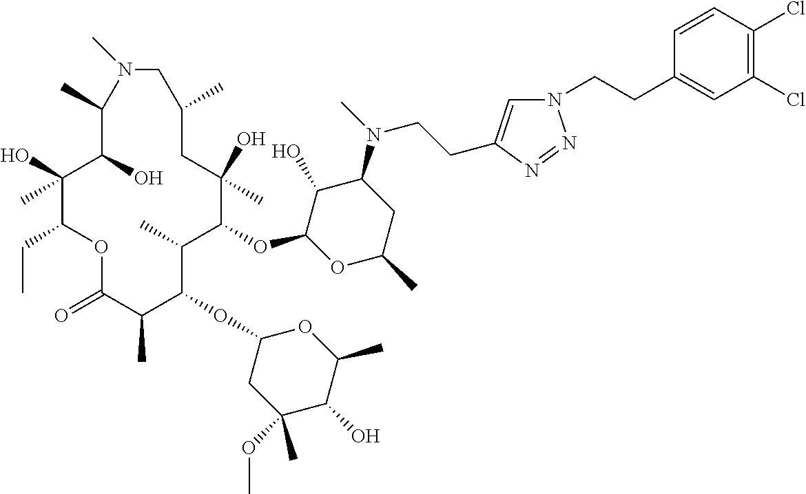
C1(O)C(OC2C(C)C(OC3CC(OC)(C)C(O)C(C)O3)C(C)C(=O)OC(CC)C(O)(C)C(O)C(C)N(C)CC(C)CC2(O)C)OC(C)CC1N(C)CCC1=CN(CCC2=CC(Cl)=C(Cl)C=C2)N=N1
